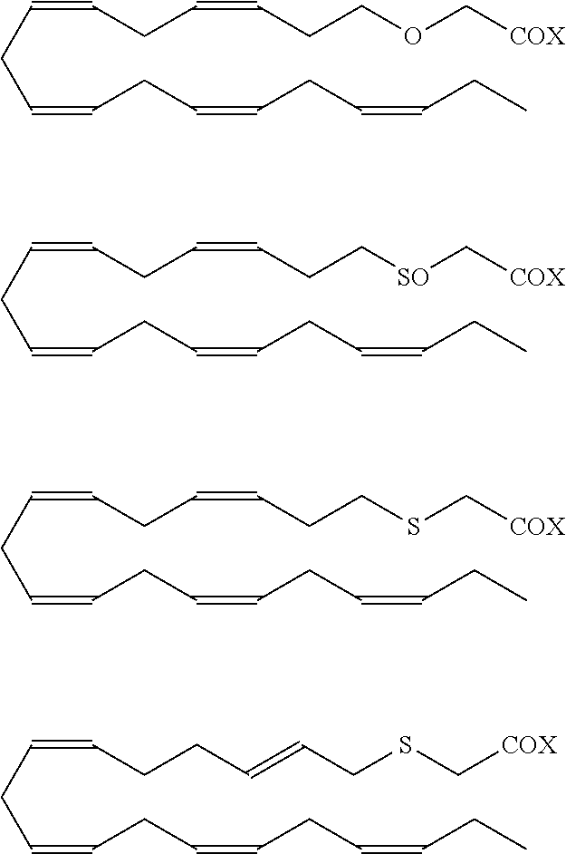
C(=CCC=CCC=CCC[SO]C[COX])CC=CCC=CCC.C(=CCC=CCC=CCCSC[COX])CC=CCC=CCC.C(=CCC=CCCC=CCSC[COX])CC=CCC=CCC.C(=CCC=CCC=CCCOC[COX])CC=CCC=CCC
